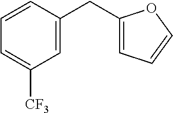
C1=CC=C([CF3])C=C1CC1=CC=CO1
